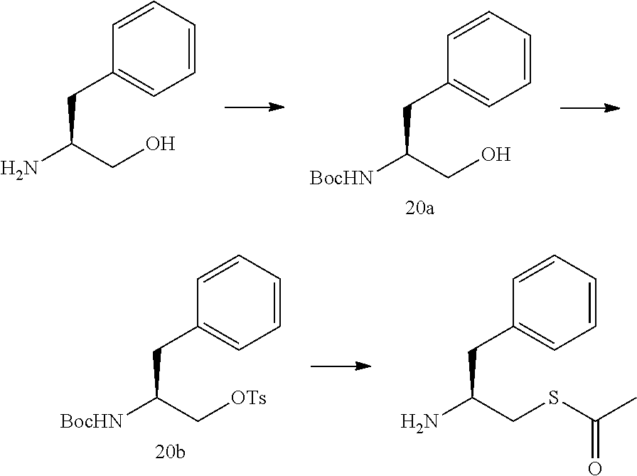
C1=CC=CC(CC(N)CO)=C1.C1=CC=CC(CC([BocHN])CO)=C1.C1=CC=CC(CC([BocHN])C[OTs])=C1.C1=CC=CC(CC(N)CSC(C)=O)=C1
